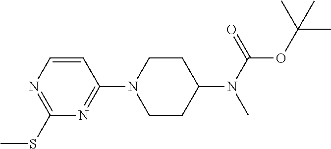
C1(SC)=NC=CC(N2CCC(N(C)C(OC(C)(C)C)=O)CC2)=N1
